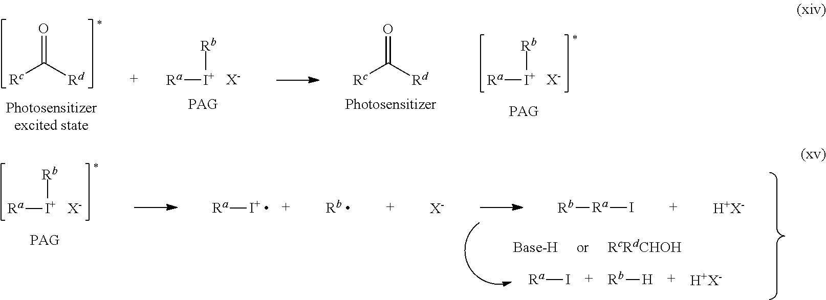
[Ra][I+][Rb].[X-].[Ra][I+ ].[X-].[H+X-].[Rb ].[Rb][Ra]I.[Ra]I.[H+X-].[Rb][H].[Rc]C([Rd])=O.[Ra][I+][Rb].[X-].[Ra][I+][Rb].[X-].[Rc]C([Rd])=O
